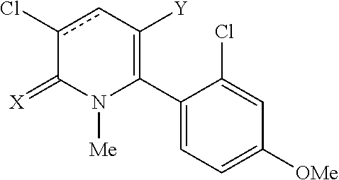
C1(C2=C([Y])cc(Cl)C(=[X])N2[Me])=CC=C([OMe])C=C1Cl
